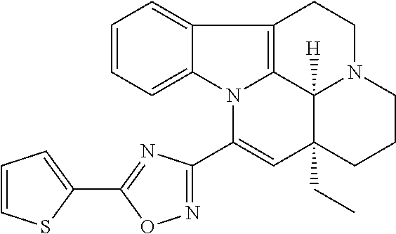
C1=CC=C2C(=C1)C1=C3N2C(C2=NOC(C4=CC=CS4)=N2)=CC2(CC)C3([H])N(CC1)CCC2
